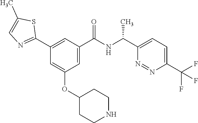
C1(OC2=CC(C3=NC=C(C)S3)=CC(C(NC(C3=CC=C(C(F)(F)F)N=N3)C)=O)=C2)CCNCC1
